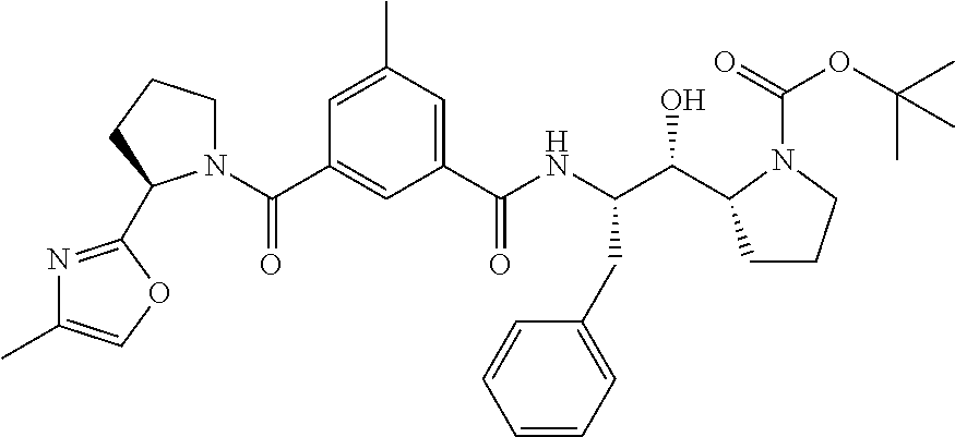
C1=C(C)C=C(C(NC(C(O)C2CCCN2C(=O)OC(C)(C)C)CC2=CC=CC=C2)=O)C=C1C(=O)N1CCCC1C1=NC(C)=CO1
